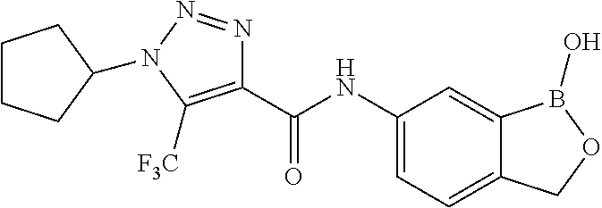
C1(C(NC2=CC=C3C(=C2)B(O)OC3)=O)=C([F3C])N(C2CCCC2)N=N1
